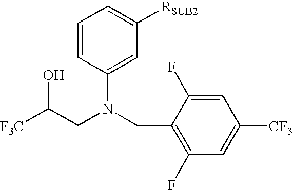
C1=CC(N(CC2=C(F)C=C([CF3])C=C2F)CC([F3C])O)=CC([RSUB2])=C1
